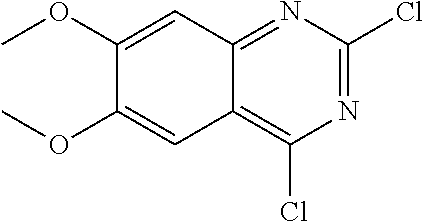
C12=NC(Cl)=NC(Cl)=C1C=C(OC)C(OC)=C2
